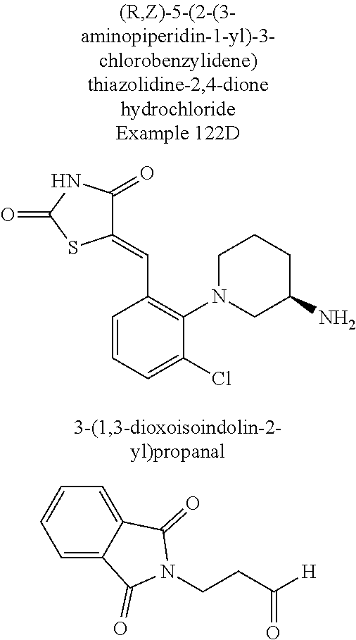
C1=CC=C(Cl)C(N2CC(N)CCC2)=C1C=C1C(=O)NC(=O)S1.[H]C(CCN1C(=O)C2=CC=CC=C2C1=O)=O
